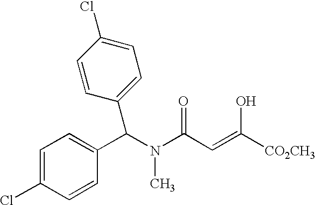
C1=C(Cl)C=CC(C(N(C(C=C([CO2CH3])O)=O)C)C2=CC=C(Cl)C=C2)=C1
